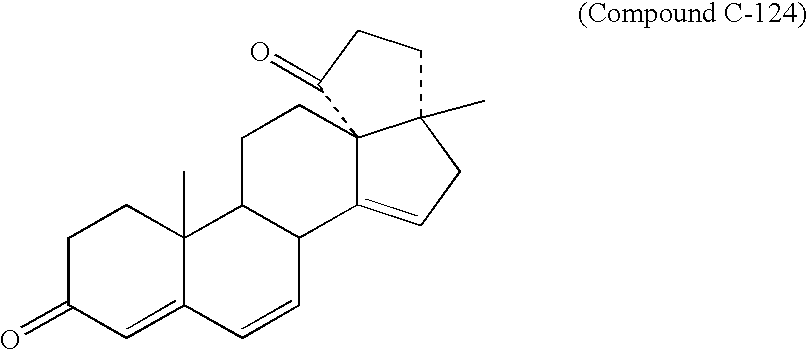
C1C(=O)C=C2C(C)(C1)C1C(C=C2)C2=CCC3(C)C2(CC1)C(=O)CC3
